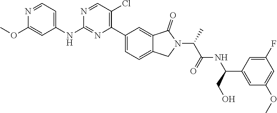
N1=CC=C(NC2=NC(C3=CC=C4C(=C3)C(=O)N(C(C(NC(CO)C3=CC(OC)=CC(F)=C3)=O)C)C4)=C(Cl)C=N2)C=C1OC
